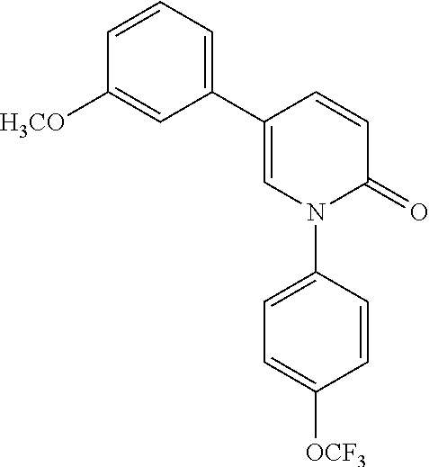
C1(C2=CC=CC([H3CO])=C2)=CN(C2=CC=C([OCF3])C=C2)C(=O)C=C1
